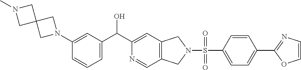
C1=C(N2CC3(C2)CN(C)C3)C=CC=C1C(C1=CC2=C(C=N1)CN(S(=O)(C1=CC=C(C3=NC=CO3)C=C1)=O)C2)O
